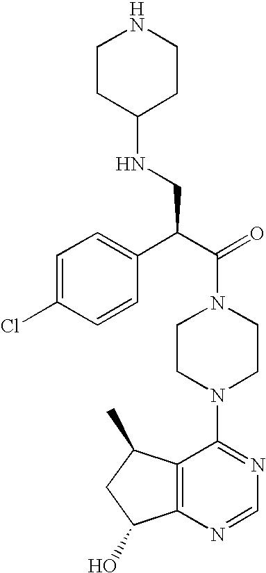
C(N1CCN(C2=NC=NC3=C2C(C)CC3O)CC1)(C(C1=CC=C(Cl)C=C1)CNC1CCNCC1)=O
